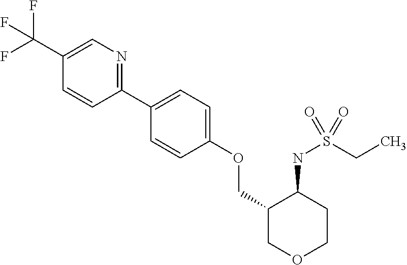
C1(C(F)(F)F)=CN=C(C2=CC=C(OCC3COCCC3NS(CC)(=O)=O)C=C2)C=C1
